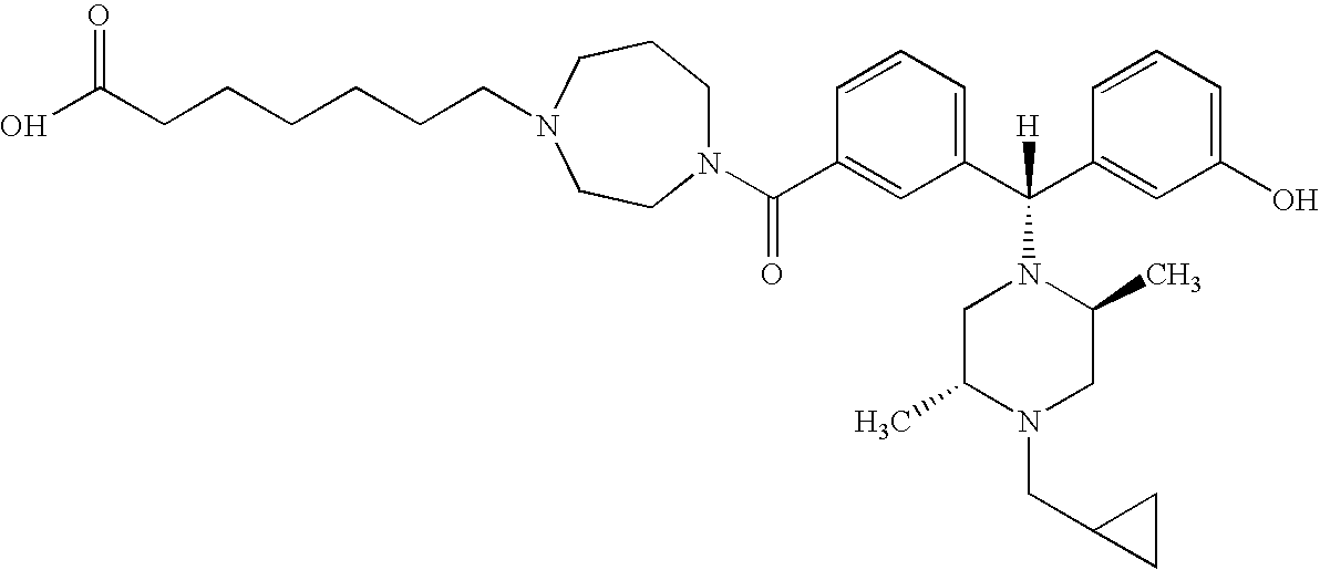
N1(C(C2=CC(C(C3=CC(O)=CC=C3)([H])N3CC(C)N(CC4CC4)CC3C)=CC=C2)=O)CCCN(CCCCCCC(O)=O)CC1
